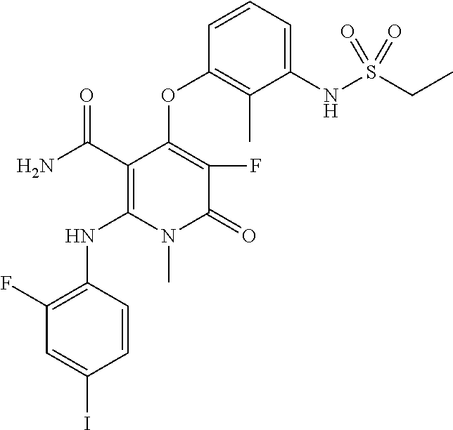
C1(F)=C(NC2=C(C(N)=O)C(OC3=C(C)C(NS(CC)(=O)=O)=CC=C3)=C(F)C(=O)N2C)C=CC(I)=C1
